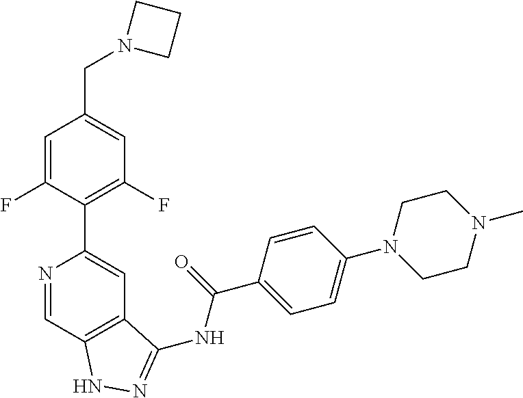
N1=CC2=C(C=C1C1=C(F)C=C(CN3CCC3)C=C1F)C(NC(C1=CC=C(N3CCN(C)CC3)C=C1)=O)=NN2
